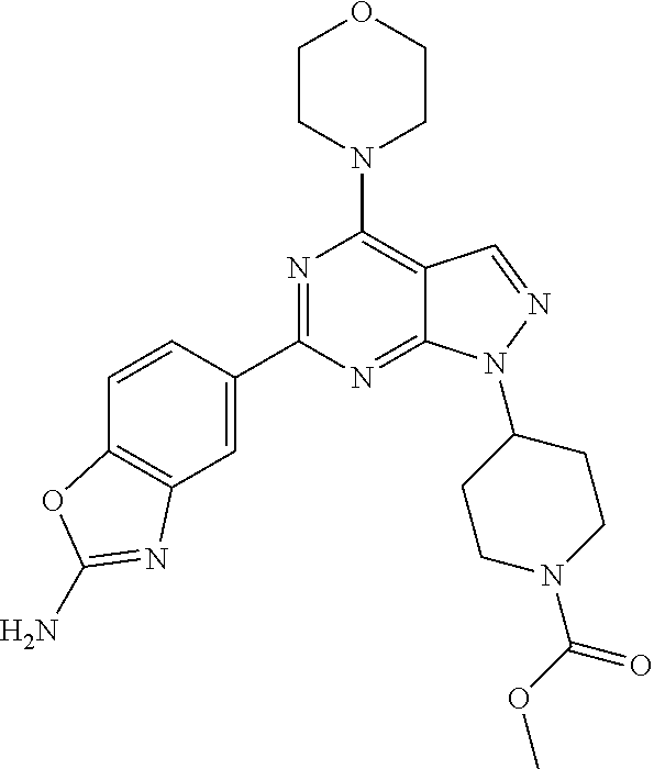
C1=CC(C2=NC(N3CCOCC3)=C3C(=N2)N(C2CCN(C(=O)OC)CC2)N=C3)=CC2=C1OC(N)=N2
